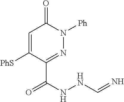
[PhS]C1=CC(=O)N([Ph])N=C1C(NNC=N)=O
